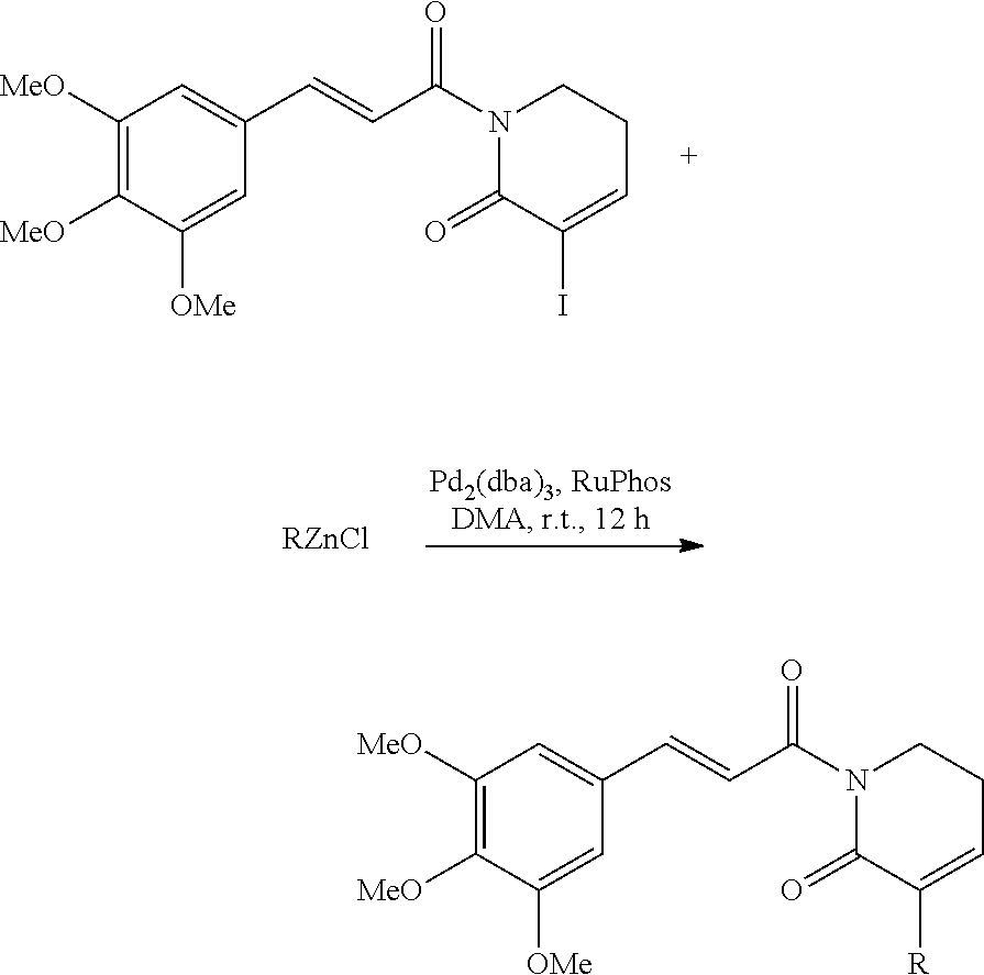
C1([MeO])=C([MeO])C([OMe])=CC(C=CC(N2C(=O)C(I)=CCC2)=O)=C1.[RZnCl].C1([MeO])=C([MeO])C([OMe])=CC(C=CC(N2C(=O)C([R])=CCC2)=O)=C1
